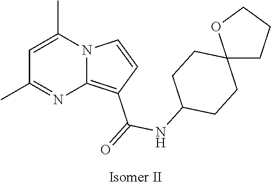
C1=C(C)N2C(=C(C(=O)NC3CCC4(CC3)CCCO4)C=C2)N=C1C
